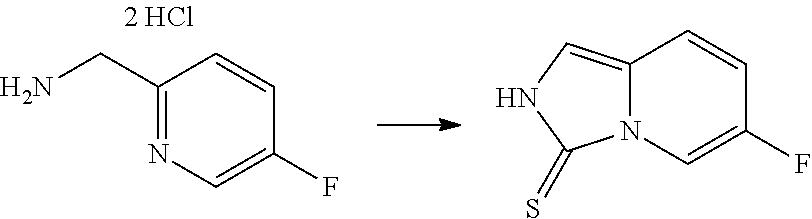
NCC1=NC=C(F)C=C1.C12=CNC(=S)N1C=C(F)C=C2
